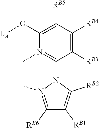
O(C1=C([RB5])C([RB4])=C([RB3])C(N2C([RB2])=C([RB1])C([RB6])=N2C)=N1C)[LA]
